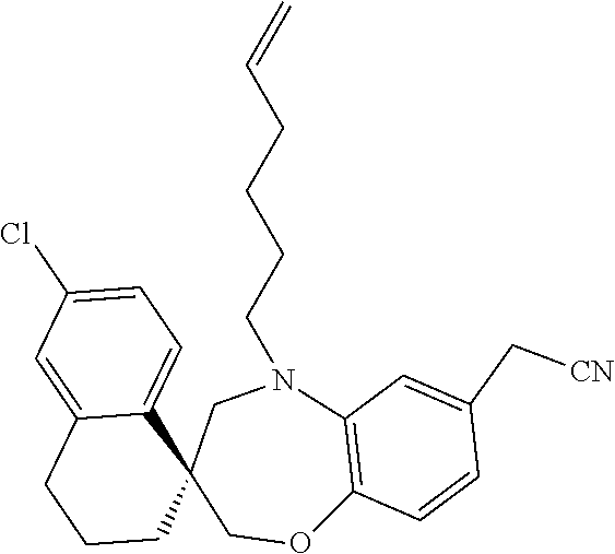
C1=C(Cl)C=C2C(=C1)C1(CCC2)COC2=C(N(CCCCC=C)C1)C=C(C[CN])C=C2
